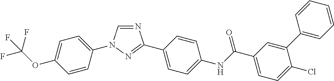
N1=CN(C2=CC=C(OC(F)(F)F)C=C2)N=C1C1=CC=C(NC(C2=CC=C(Cl)C(C3=CC=CC=C3)=C2)=O)C=C1
